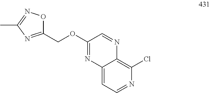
C12=C(Cl)N=CC=C1N=C(OCC1=NC(C)=NO1)C=N2
